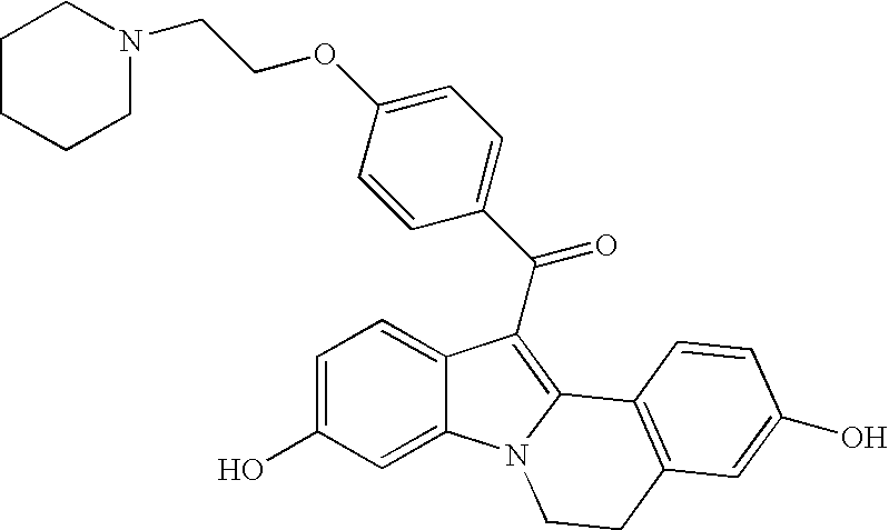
C12=CC=C(O)C=C1N1C(=C2C(C2=CC=C(OCCN3CCCCC3)C=C2)=O)C2=C(CC1)C=C(O)C=C2
